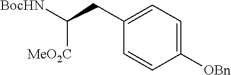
C1=CC([OBn])=CC=C1CC([BocHN])[MeO2C]
